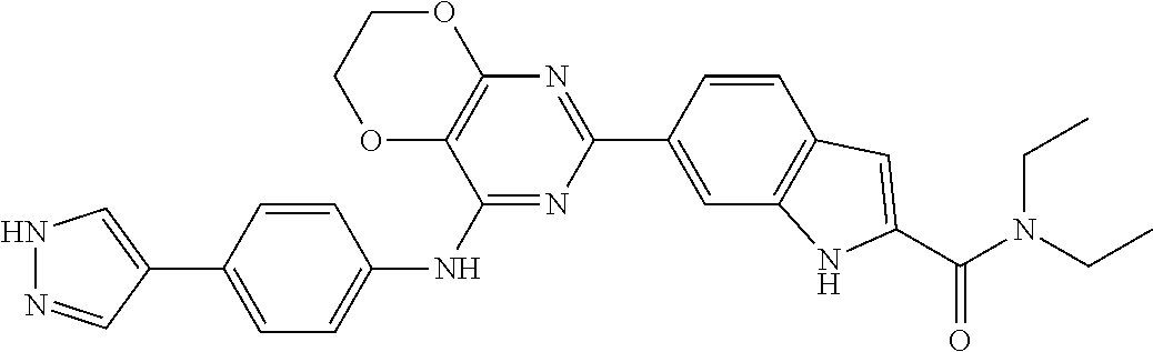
C1=CC(C2=NC3=C(C(NC4=CC=C(C5=CNN=C5)C=C4)=N2)OCCO3)=CC2=C1C=C(C(N(CC)CC)=O)N2
